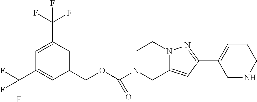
C1(COC(N2CC3=CC(C4=CCCNC4)=NN3CC2)=O)=CC(C(F)(F)F)=CC(C(F)(F)F)=C1
